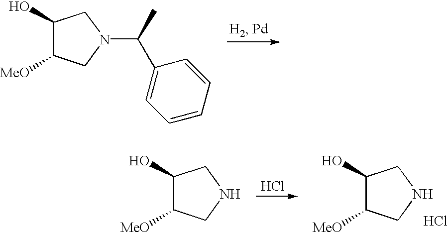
C1(O)C([MeO])CN(C(C2=CC=CC=C2)C)C1.C1(O)C([MeO])CNC1.Cl.C1(O)C([MeO])CNC1.Cl
